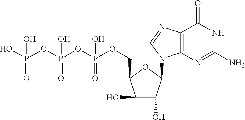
OC1C(O)C(COP(OP(OP(O)(O)=O)(O)=O)(O)=O)OC1N1C2=C(N=C1)C(=O)NC(N)=N2
